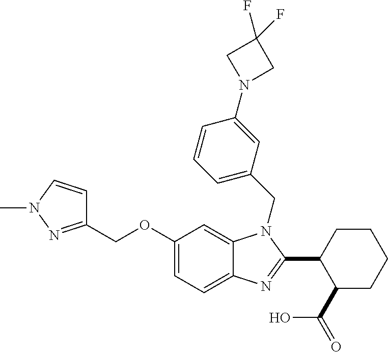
C1(COC2=CC=C3C(=C2)N(CC2=CC=CC(N4CC(F)(F)C4)=C2)C(C2C(C(=O)O)CCCC2)=N3)=NN(C)C=C1
